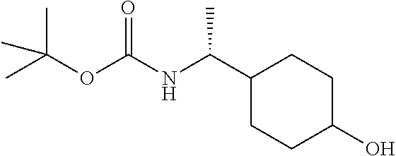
C1(C(NC(OC(C)(C)C)=O)C)CCC(O)CC1
